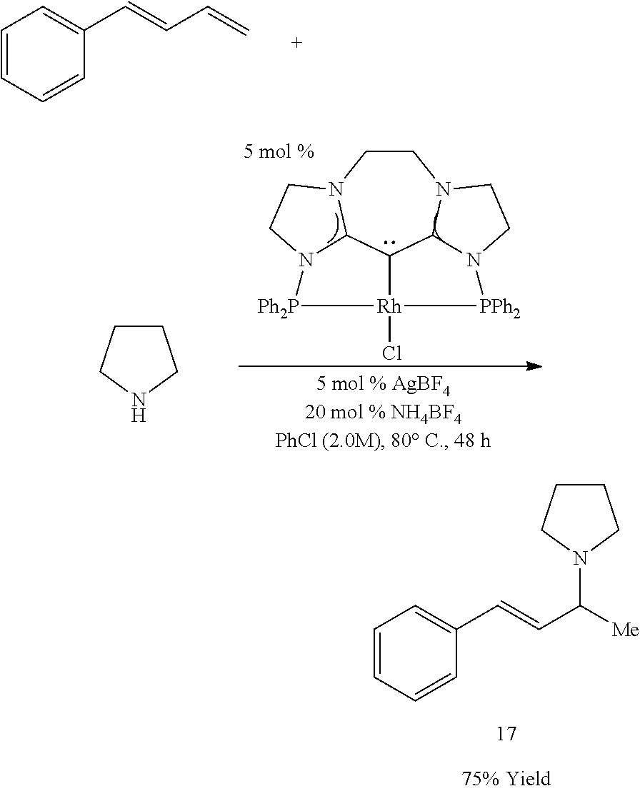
C1=CC=CC(C=CC=C)=C1.C1CN2C3C4C5N1CCN5[PPh2][Rh]4(Cl)[Ph2P]N3CC2.C1CCNC1.C1=CC=CC(C=CC([Me])N2CCCC2)=C1
